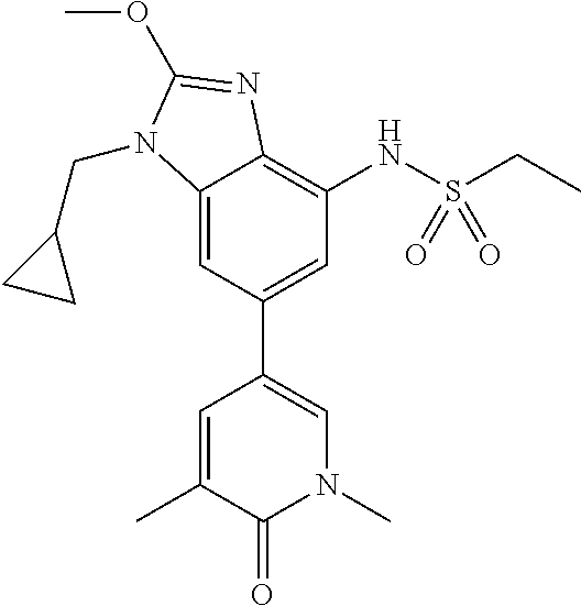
C1=C(C)C(=O)N(C)C=C1C1=CC(NS(CC)(=O)=O)=C2C(=C1)N(CC1CC1)C(OC)=N2
